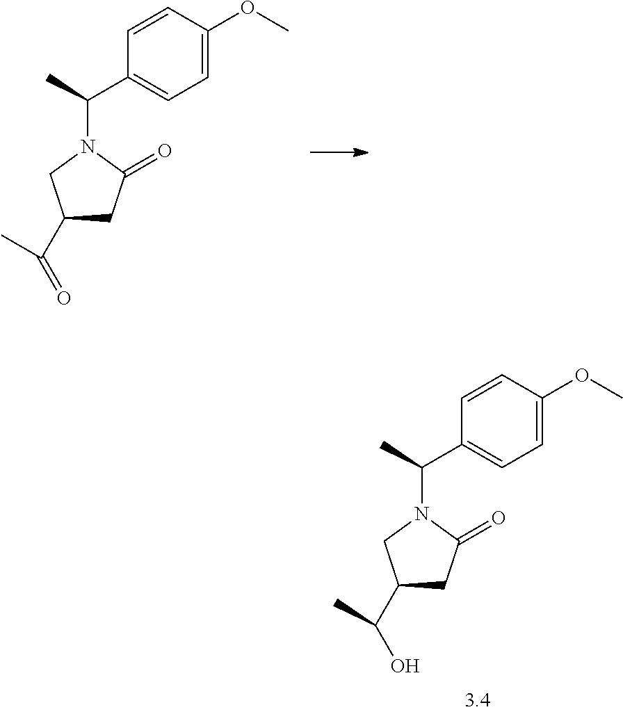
C1=C(OC)C=CC(C(C)N2C(=O)CC(C(C)=O)C2)=C1.C1=C(OC)C=CC(C(C)N2C(=O)CC(C(C)O)C2)=C1
